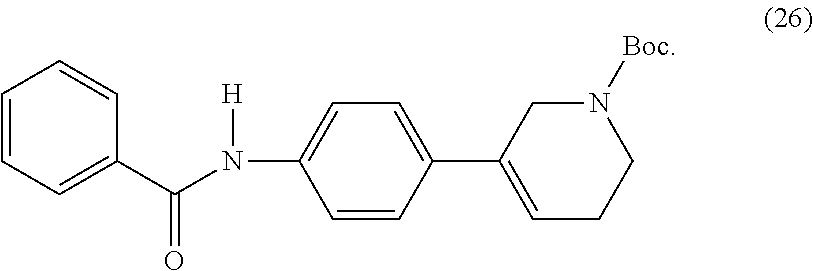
C1=CC(C2=CCCN([Boc])C2)=CC=C1N([H])C(C1=CC=CC=C1)=O
